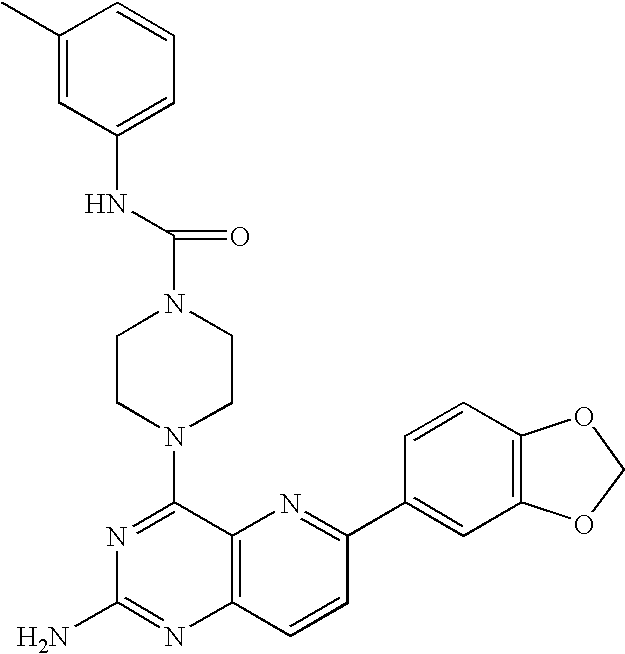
N1=C(N2CCN(C(NC3=CC=CC(C)=C3)=O)CC2)C2=C(N=C1N)C=CC(C1=CC3=C(C=C1)OCO3)=N2
